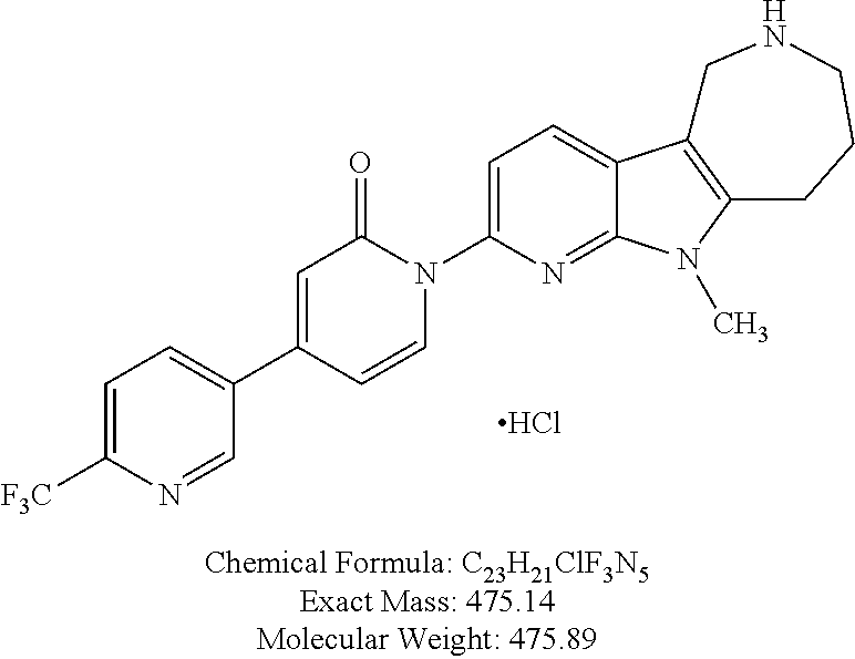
C1=C([F3C])N=CC(C2=CC(=O)N(C3=CC=C4C(=N3)N(C)C3=C4CNCCC3)C=C2)=C1.Cl
